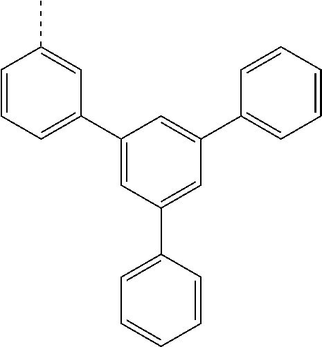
C1(C2=CC=CC(C)=C2)=CC(C2=CC=CC=C2)=CC(C2=CC=CC=C2)=C1
